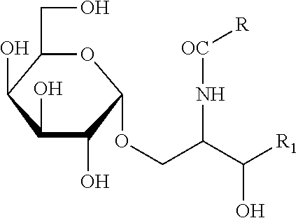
C1(O)C(O)C(OCC(C([R1])O)N[OC][R])OC(CO)C1O
